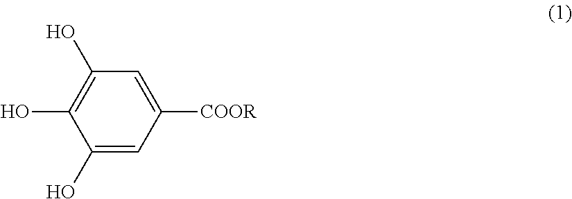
C1(O)=CC([COOR])=CC(O)=C1O
